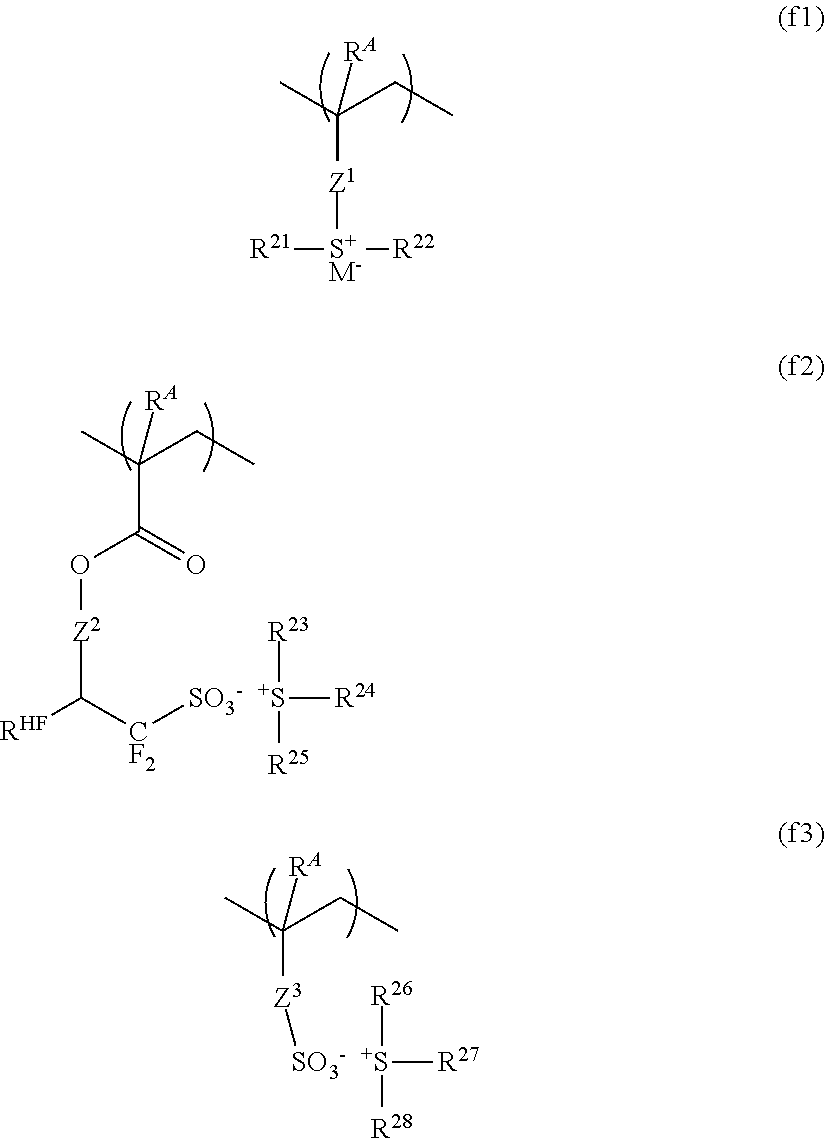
C([Z1][S+M-]([R21])[R22])(CC)(C)[RA].C(C(=O)O[Z2]C([RHF])[CF2][SO3-  +S]([R24])([R23])[R25])(CC)(C)[RA].C([Z3][SO3-  +S]([R26])([R28])[R27])(CC)(C)[RA]
